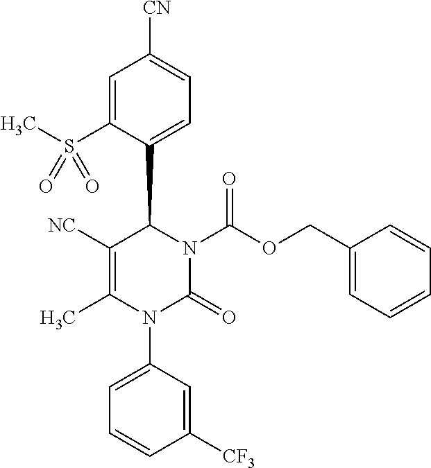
C1=C(S(C)(=O)=O)C(C2C([NC])=C(C)N(C3=CC=CC([CF3])=C3)C(=O)N2C(OCC2=CC=CC=C2)=O)=CC=C1[CN]
